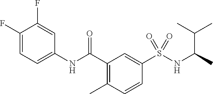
C1(F)=CC=C(NC(C2=C(C)C=CC(S(NC(C)C(C)C)(=O)=O)=C2)=O)C=C1F
